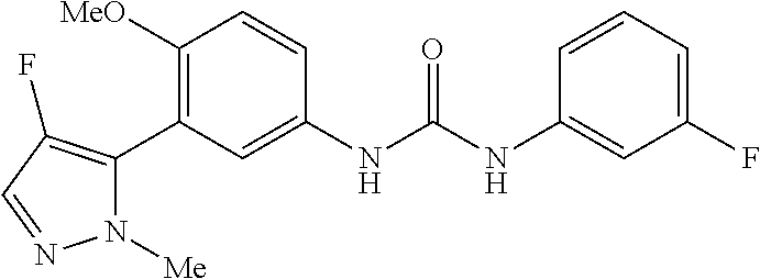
C1([OMe])=C(C2=C(F)C=NN2[Me])C=C(NC(=O)NC2=CC(F)=CC=C2)C=C1
